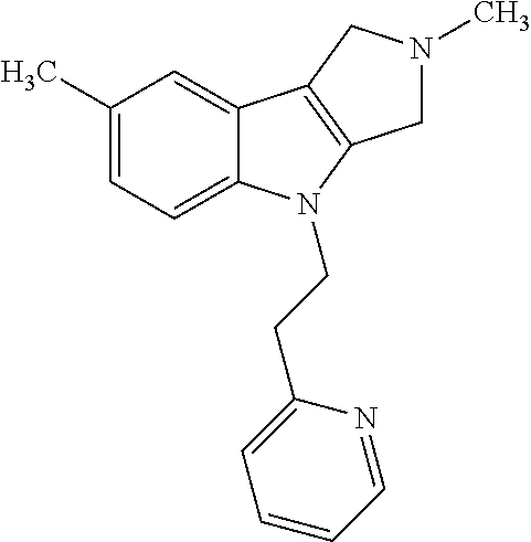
C1(C)=CC=C2C(=C1)C1=C(N2CCC2=CC=CC=N2)CN(C)C1
